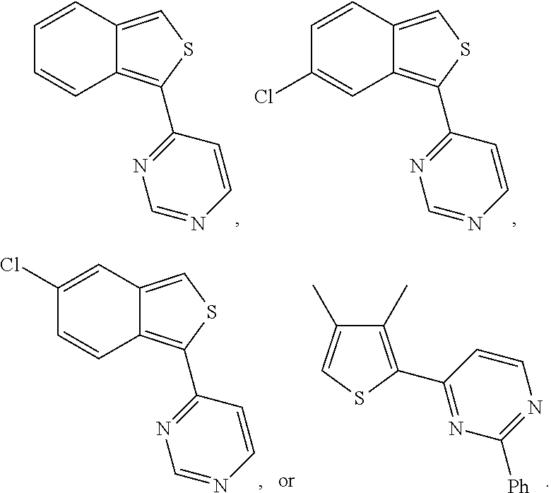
C12=CSC(C3=NC=NC=C3)=C1C=CC(Cl)=C2.C1(C)=C(C2=NC([Ph])=NC=C2)SC=C1C.C12=CSC(C3=NC=NC=C3)=C1C=CC=C2.C12=CSC(C3=NC=NC=C3)=C1C=C(Cl)C=C2
